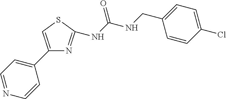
N(C(NCC1=CC=C(Cl)C=C1)=O)C1=NC(C2=CC=NC=C2)=CS1
